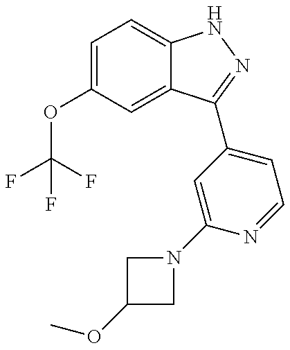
C1(OC(F)(F)F)=CC=C2C(=C1)C(C1=CC=NC(N3CC(OC)C3)=C1)=NN2
